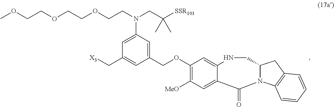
C1(OCC2=CC(N(CCOCCOCCOC)CC([SSR101])(C)C)=CC(C[X3])=C2)=C([MeO])C=C2C(=C1)NCC1N(C3=C(C1)C=CC=C3)C2=O
